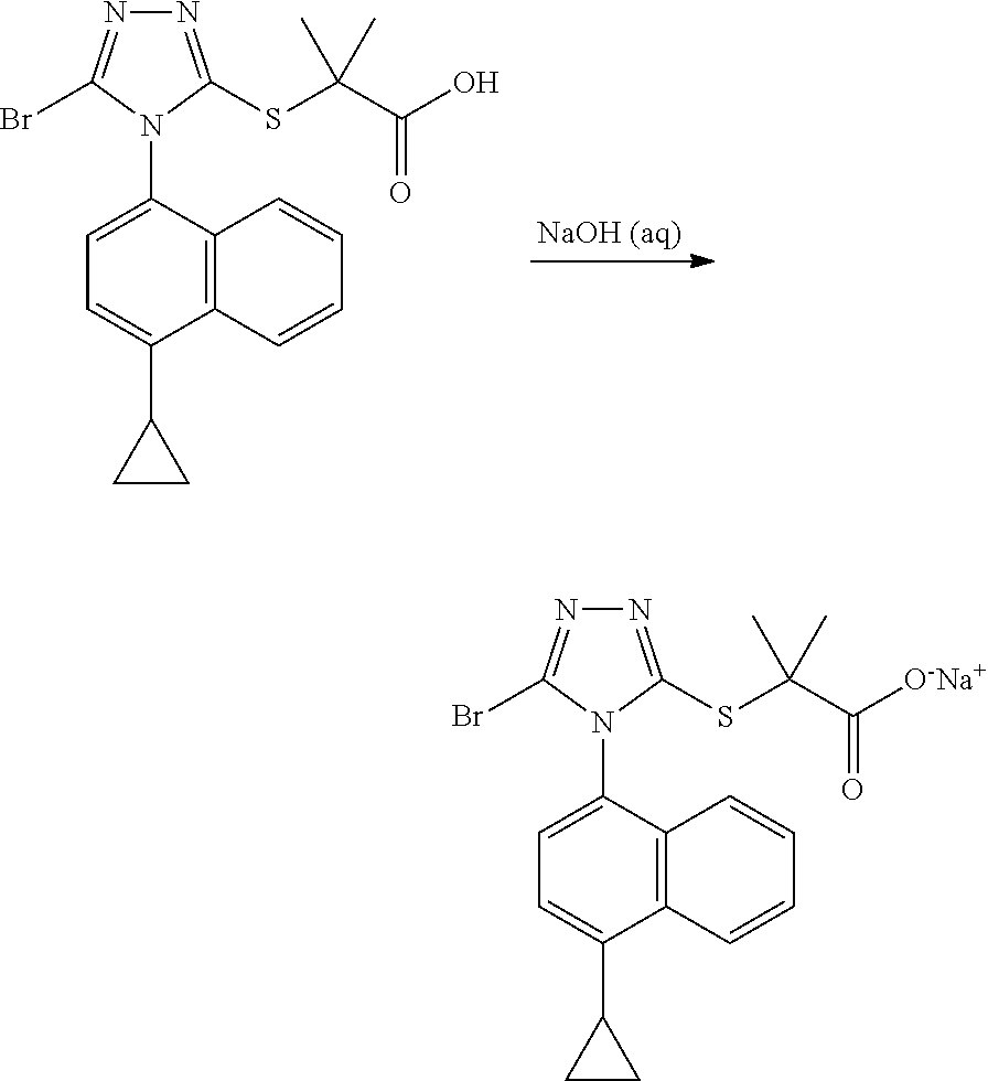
C12=C(C(N3C(Br)=NN=C3SC(C(=O)O)(C)C)=CC=C1C1CC1)C=CC=C2.C12=C(C(N3C(Br)=NN=C3SC(C(=O)[O-Na+])(C)C)=CC=C1C1CC1)C=CC=C2
